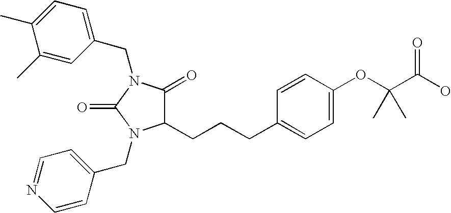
C1(C)=CC(CN2C(=O)C(CCCC3=CC=C(OC(C(O)=O)(C)C)C=C3)N(CC3=CC=NC=C3)C2=O)=CC=C1C
